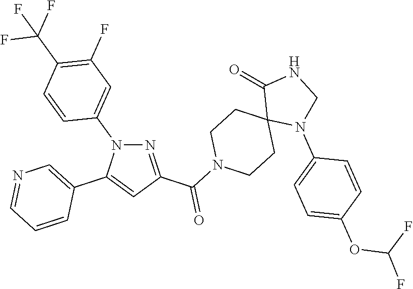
N1=C(C(N2CCC3(CC2)N(C2=CC=C(OC(F)F)C=C2)CNC3=O)=O)C=C(C2=CN=CC=C2)N1C1=CC(F)=C(C(F)(F)F)C=C1
